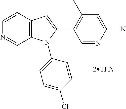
C1=CC2=C(C=N1)N(C1=CC=C(Cl)C=C1)C(C1=C(C)C=C(N)N=C1)=C2
